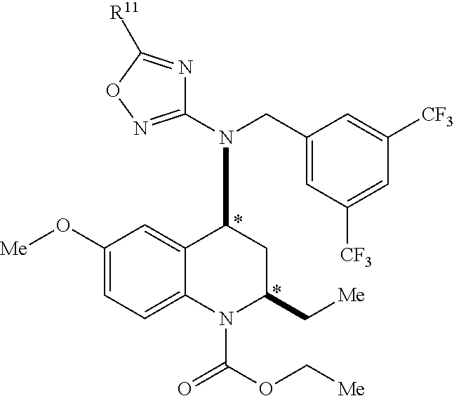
C1(O[Me])=CC=C2C(=C1)C(N(C1=NOC([R11])=N1)CC1=CC([CF3])=CC([CF3])=C1)CC(C[Me])N2C(OC[Me])=O
